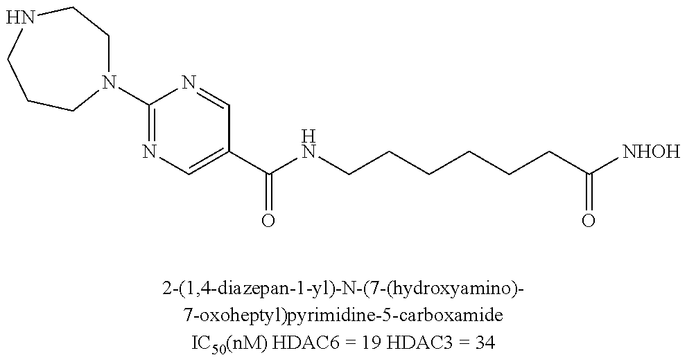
N1(C2=NC=C(C(NCCCCCCC([NHOH])=O)=O)C=N2)CCNCCC1
